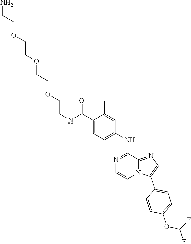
C1(NC2=NC=CN3C2=NC=C3C2=CC=C(OC(F)F)C=C2)=CC=C(C(NCCOCCOCCOCCN)=O)C(C)=C1
